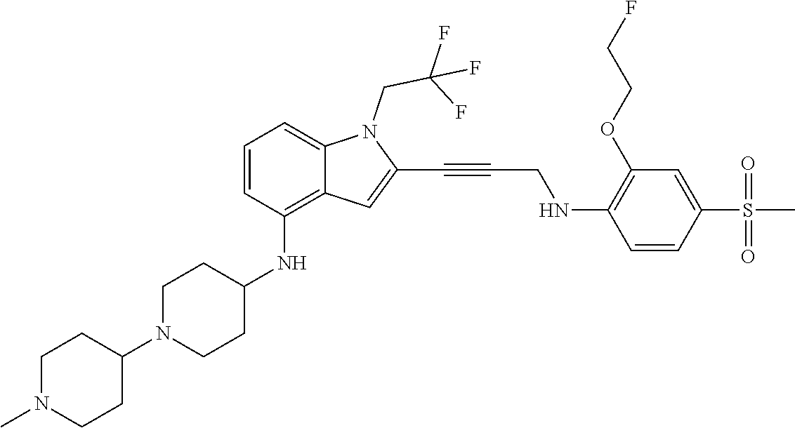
C(C#CC1=CC2=C(NC3CCN(C4CCN(C)CC4)CC3)C=CC=C2N1CC(F)(F)F)NC1=C(OCCF)C=C(S(C)(=O)=O)C=C1
